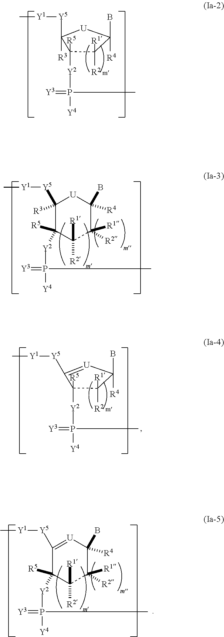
C1([Y5][Y1]C)([R3])C([R5])([Y2]P([Y4])(=[Y3])C)C([R1])([R2])C([R1])([R2])C(B)([R4])[U]1.C1([Y5][Y1]C)=[U]C(B)([R4])C([R1])([R2])C([R1])([R2])C1([R5])[Y2]P([Y4])(=[Y3])C.C1([R3])([Y5][Y1]C)C([R5])([Y2]P(=[Y3])([Y4])C)C([R1])([R2])C(B)([R4])[U]1.C1([Y5][Y1]C)=[U]C(B)([R4])C([R1])([R2])C1([R5])[Y2]P(=[Y3])([Y4])C
